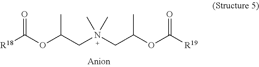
[R18]C(OC(CN(CC(OC([R19])=O)C)(C)C)C)=O
